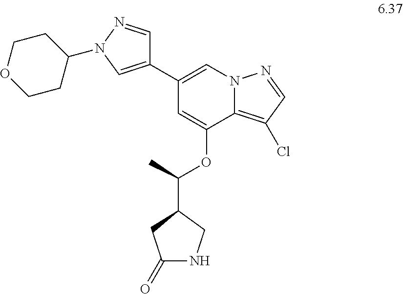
C1(C2=CN(C3CCOCC3)N=C2)=CN2C(=C(Cl)C=N2)C(OC(C)C2CNC(=O)C2)=C1
